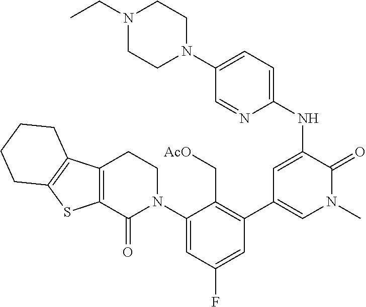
C1(C2=C(C[AcO])C(N3CCC4=C(C3=O)SC3=C4CCCC3)=CC(F)=C2)=CN(C)C(=O)C(NC2=CC=C(N3CCN(CC)CC3)C=N2)=C1
